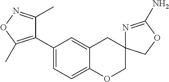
C1=C2C(=CC=C1C1=C(C)ON=C1C)OCC1(C2)N=C(N)OC1
